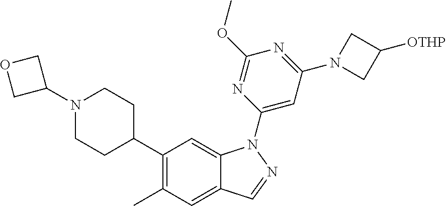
C1(C2CCN(C3COC3)CC2)=C(C)C=C2C(=C1)N(C1=CC(N3CC([OTHP])C3)=NC(OC)=N1)N=C2
